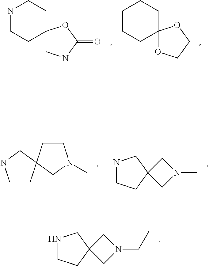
N1CCC2(CC1)CNC(=O)O2.C1CCC2(CC1)OCCO2.C1CC2(CN1)CCN(C)C2.N1CCC2(C1)CN(C)C2.N1CCC2(C1)CN(CC)C2
